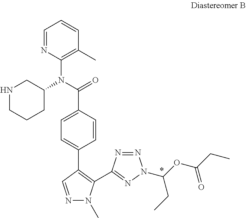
C1=NC(N(C(=O)C2=CC=C(C3=C(C4=NN(C(OC(CC)=O)CC)N=N4)N(C)N=C3)C=C2)C2CCCNC2)=C(C)C=C1
